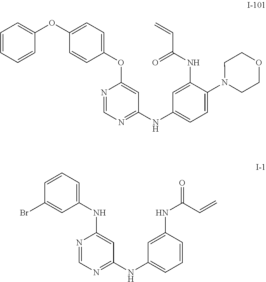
N1=CN=C(NC2=CC=CC(NC(=O)C=C)=C2)C=C1NC1=CC=CC(Br)=C1.N1=CN=C(NC2=CC=C(N3CCOCC3)C(NC(C=C)=O)=C2)C=C1OC1=CC=C(OC2=CC=CC=C2)C=C1
